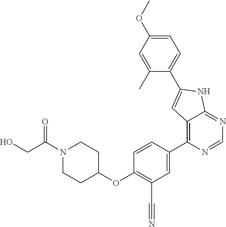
C1(C2=CC3=C(C4=CC(C#N)=C(OC5CCN(C(CO)=O)CC5)C=C4)N=CN=C3N2)=CC=C(OC)C=C1C
